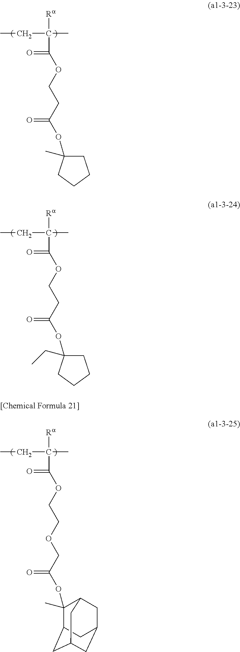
[Ra]C(C(=O)OCCC(OC1(C)CCCC1)=O)(C)CC.[Ra]C(C(=O)OCCC(OC1(CC)CCCC1)=O)(C)CC.[Ra]C(C(=O)OCCOCC(OC1(C)C2CC3CC(CC1C3)C2)=O)(C)CC
